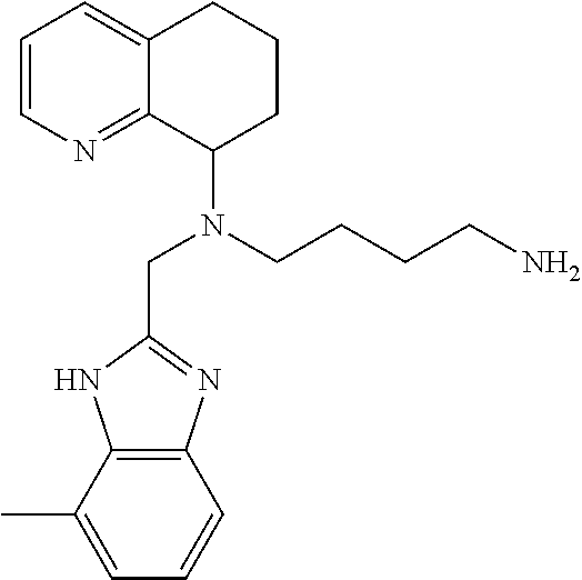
C1=CN=C2C(=C1)CCCC2N(CCCCN)CC1=NC2=C(N1)C(C)=CC=C2
